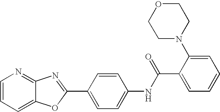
C1=CC=C2C(=N1)N=C(C1=CC=C(NC(=O)C3=CC=CC=C3N3CCOCC3)C=C1)O2
